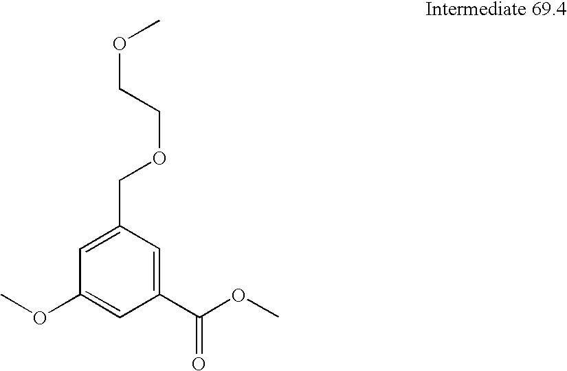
C1=C(COCCOC)C=C(C(OC)=O)C=C1OC
